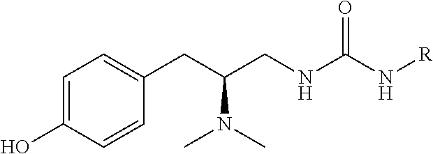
N(C(NCC(CC1=CC=C(O)C=C1)N(C)C)=O)[R]
